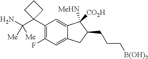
C1(C2(C(N)([Me])[Me])CCC2)=C(F)C=C2C(=C1)C([MeHN])([CO2H])C(CCC[B(OH)2])C2
